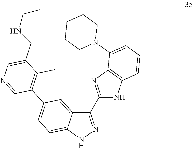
C1(C2=NC3=C(N2)C=CC=C3N2CCCCC2)=NNC2=CC=C(C3=C(C)C(CNCC)=CN=C3)C=C12
